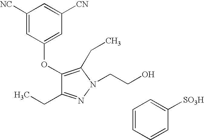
C1(OC2=CC([CN])=CC([NC])=C2)=C(CC)N(CCO)N=C1CC.C1=CC=CC([SO3H])=C1
